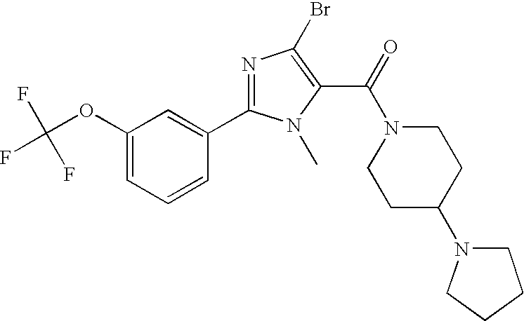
C1(OC(F)(F)F)=CC=CC(C2=NC(Br)=C(C(N3CCC(N4CCCC4)CC3)=O)N2C)=C1
